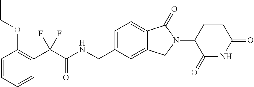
C1=CC=CC(C(C(NCC2=CC=C3C(=C2)CN(C2C(=O)NC(=O)CC2)C3=O)=O)(F)F)=C1OCC
